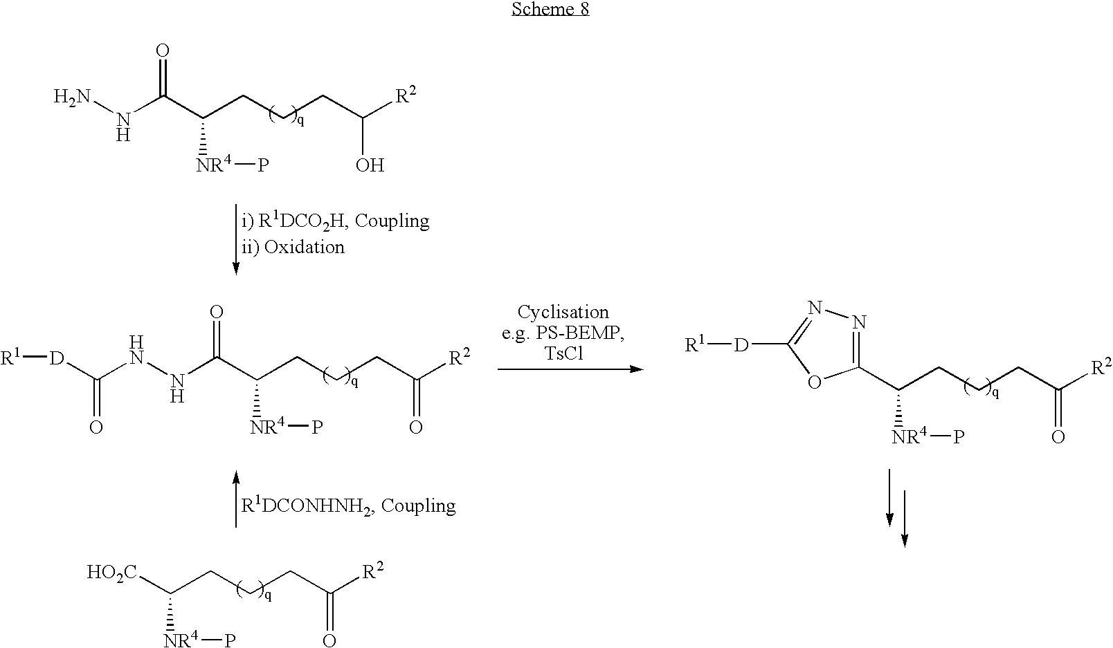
NNC(C(CCCC([R2])O)[NR4]P)=O.N(NC(C(CCCC([R2])=O)[NR4]P)=O)C([D][R1])=O.[HO2C]C(CCCC([R2])=O)[NR4]P.C1(C(CCCC([R2])=O)[NR4]P)=NN=C([D][R1])O1
